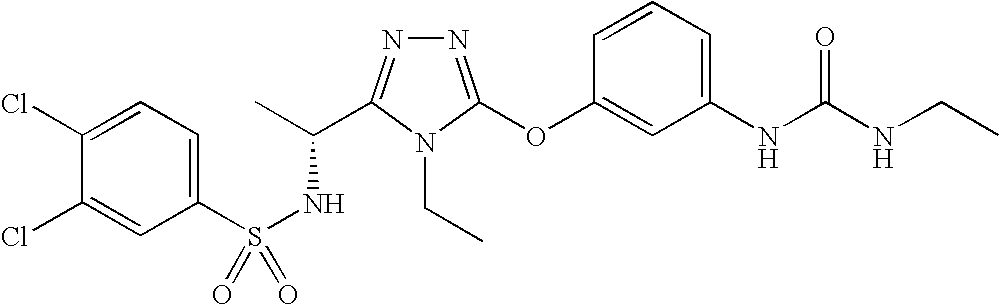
N1=C(OC2=CC(NC(NCC)=O)=CC=C2)N(CC)C(C(C)NS(=O)(C2=CC=C(Cl)C(Cl)=C2)=O)=N1
